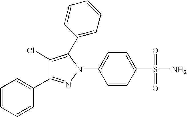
C1=CC=C(C2=NN(C3=CC=C(S(=O)(=O)N)C=C3)C(C3=CC=CC=C3)=C2Cl)C=C1
